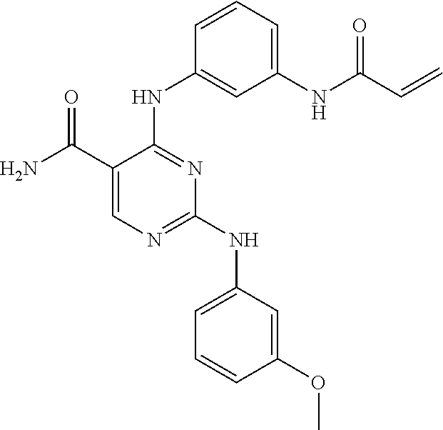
C1=C(C(N)=O)C(NC2=CC(NC(C=C)=O)=CC=C2)=NC(NC2=CC=CC(OC)=C2)=N1
